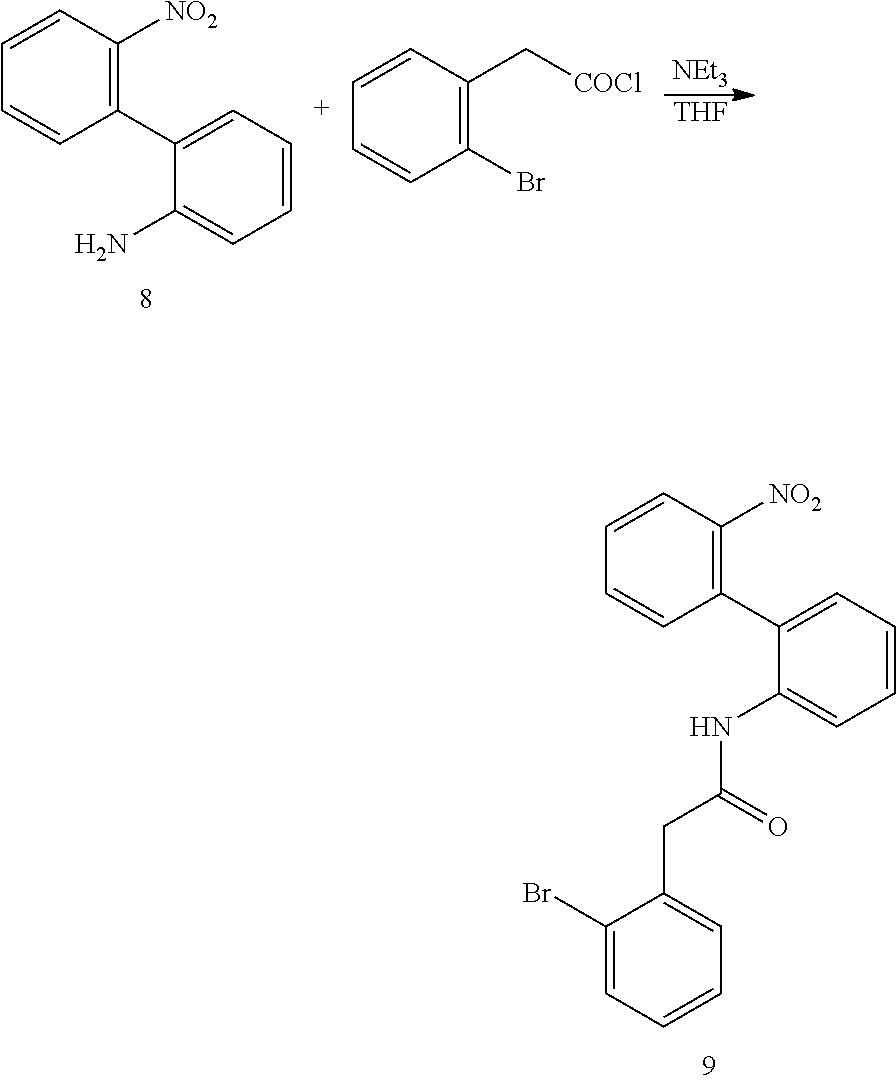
C1=CC([NO2])=C(C2=CC=CC=C2NC(CC2=CC=CC=C2Br)=O)C=C1.C1=CC([NO2])=C(C2=CC=CC=C2N)C=C1.[NEt3].[THF].C1=CC(C[COCl])=C(Br)C=C1
